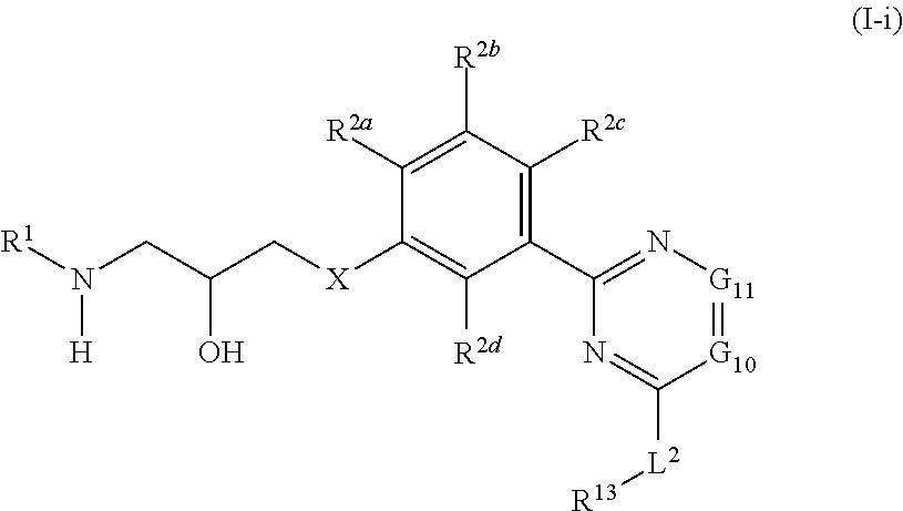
[R1]N(CC(C[X]C1=C([R2d])C(C2=N[G11]=[G10]C([L2][R13])=N2)=C([R2c])C([R2b])=C1[R2a])O)[H]
